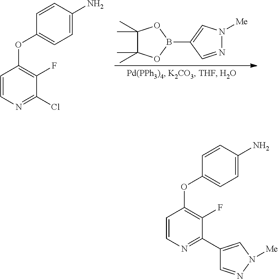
C1(C)(C)C(C)(C)OB(C2=CN([Me])N=C2)O1.C1=CC(N)=CC=C1OC1=C(F)C(Cl)=NC=C1.C1=CC(N)=CC=C1OC1=C(F)C(C2=CN([Me])N=C2)=NC=C1
